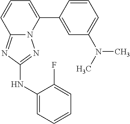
C1=CC(C2=CC=CC3=NC(NC4=CC=CC=C4F)=NN23)=CC(N(C)C)=C1
